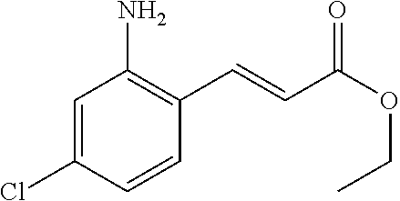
C1=C(Cl)C=CC(C=CC(OCC)=O)=C1N
